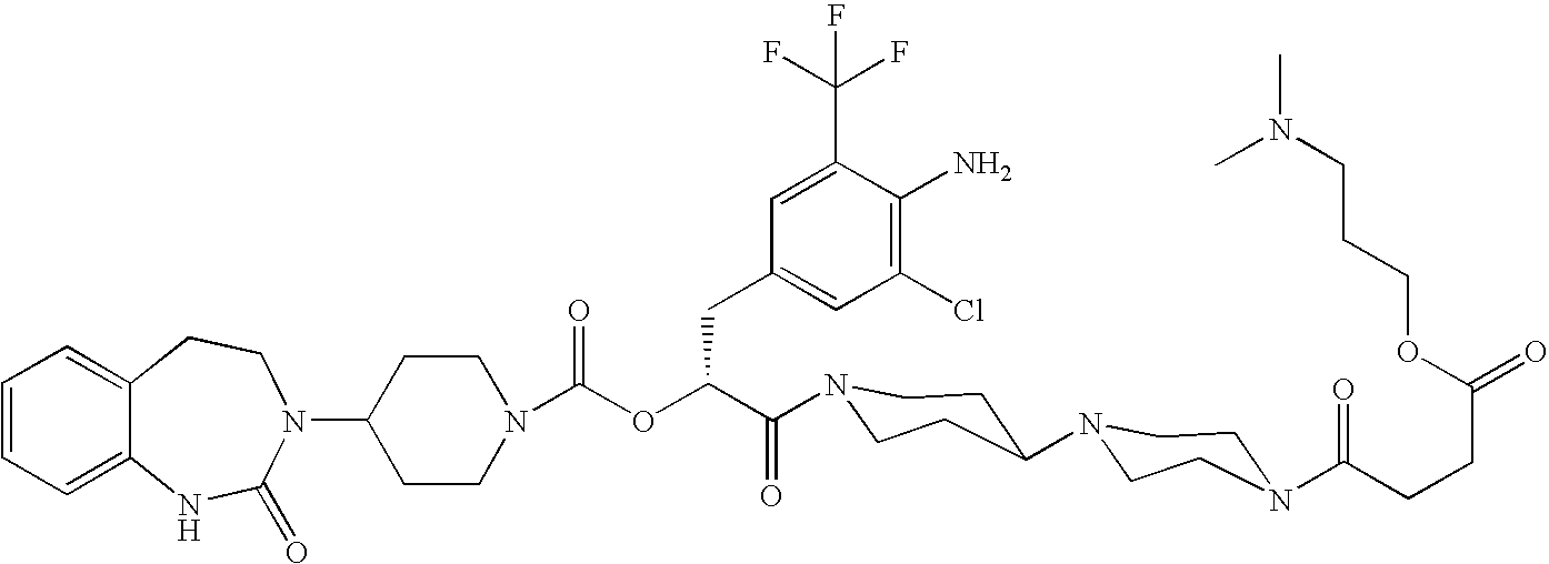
C12=CC=CC=C1NC(=O)N(C1CCN(C(OC(C(=O)N3CCC(N4CCN(C(CCC(=O)OCCCN(C)C)=O)CC4)CC3)CC3=CC(Cl)=C(N)C(C(F)(F)F)=C3)=O)CC1)CC2
